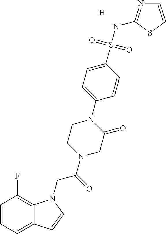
[H].C1=CC=C2C(=C1F)N(CC(N1CC(=O)N(C3=CC=C(S(NC4=NC=CS4)(=O)=O)C=C3)CC1)=O)C=C2
